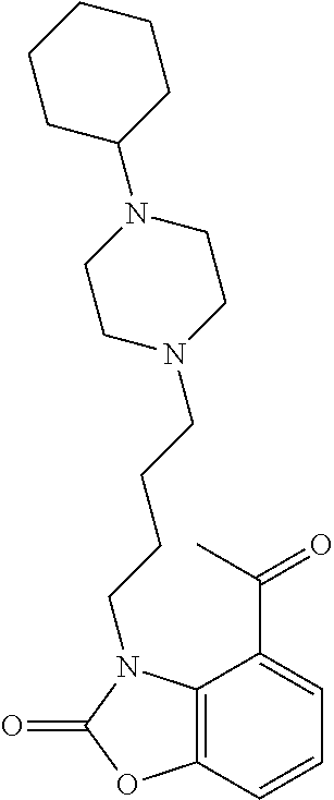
C1=C(C(=O)C)C2=C(C=C1)OC(=O)N2CCCCN1CCN(C2CCCCC2)CC1
